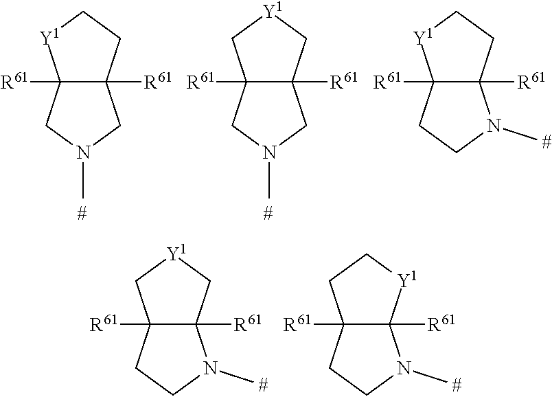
C12([R61])C([R61])(CC[Y1]1)CN(C)C2.C12([R61])C([R61])(C[Y1]C1)CN(C)C2.C12([R61])C([R61])(CC[Y1]1)N(C)CC2.C12([R61])C([R61])(C[Y1]C1)N(C)CC2.C12([R61])C([R61])([Y1]CC1)N(C)CC2
